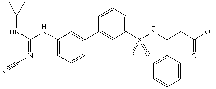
C1(S(=O)(=O)NC(CC(O)=O)C2=CC=CC=C2)=CC=CC(C2=CC(NC(NC3CC3)=NC#N)=CC=C2)=C1
